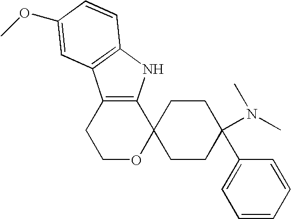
C12=C(NC3=C1C=C(OC)C=C3)C1(OCC2)CCC(C2=CC=CC=C2)(N(C)C)CC1
